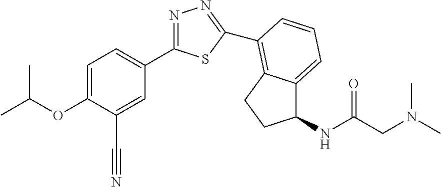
C1=C(OC(C)C)C(C#N)=CC(C2=NN=C(C3=C4C(=CC=C3)C(NC(CN(C)C)=O)CC4)S2)=C1
